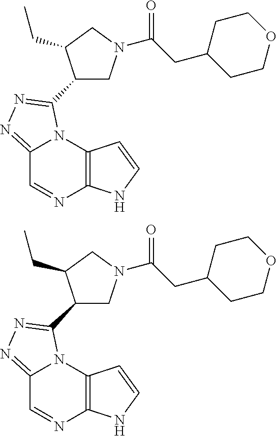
C12=C(N3C(=NN=C3C3CN(C(CC4CCOCC4)=O)CC3CC)C=N1)C=CN2.C12=C(N3C(=NN=C3C3CN(C(CC4CCOCC4)=O)CC3CC)C=N1)C=CN2
